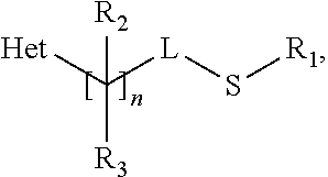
[Het]C([L]S[R1])([R2])[R3]
